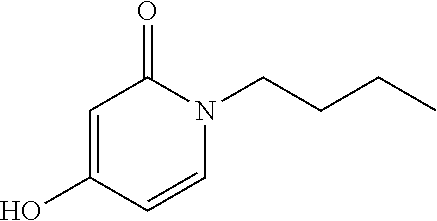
C1=C(O)C=CN(CCCC)C1=O
